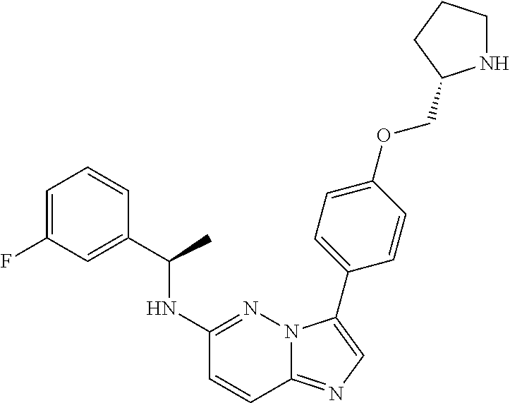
C1(NC(C2=CC(F)=CC=C2)C)=NN2C(=NC=C2C2=CC=C(OCC3NCCC3)C=C2)C=C1
